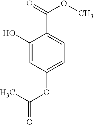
C1(O)=CC(OC(C)=O)=CC=C1C(=O)OC
